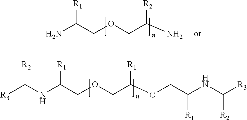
NC(COCC(N)[R2])[R1].[R3]C(NC(COCC(OCC(NC([R2])[R3])[R1])[R1])[R1])[R2]
